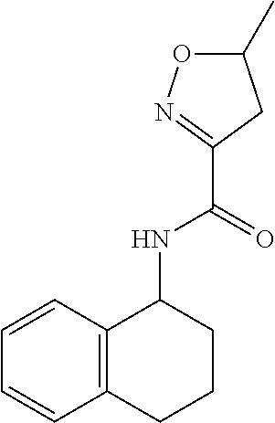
C1(NC(C2=NOC(C)C2)=O)C2=C(CCC1)C=CC=C2
